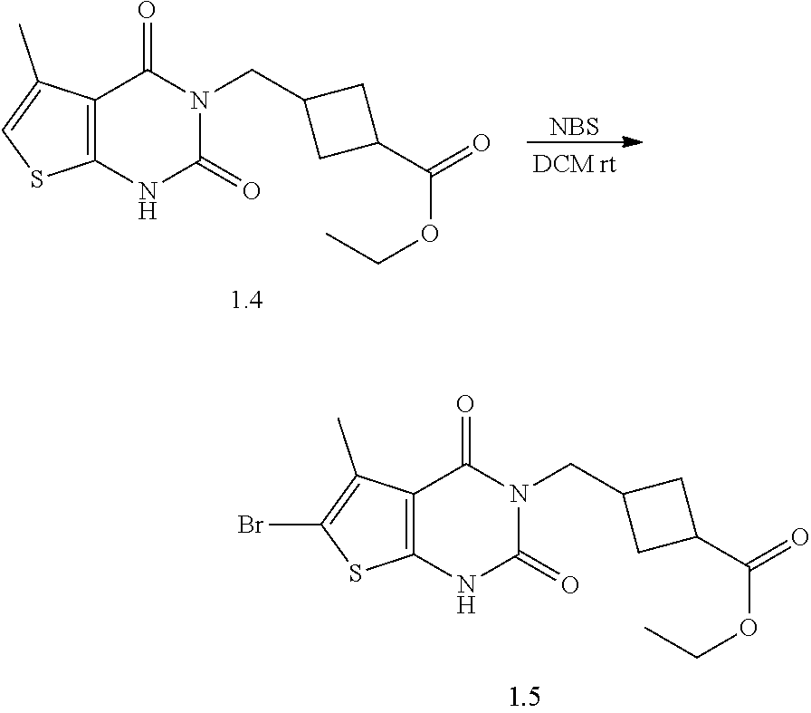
C12=C(NC(=O)N(CC3CC(C(=O)OCC)C3)C1=O)SC(Br)=C2C.C12=C(NC(=O)N(CC3CC(C(=O)OCC)C3)C1=O)SC=C2C.[NBS]
